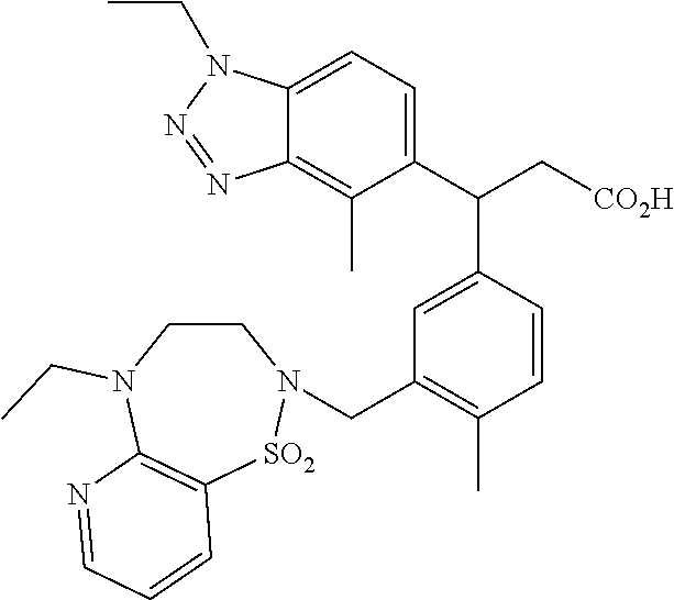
C1=C(C(C[CO2H])C2=CC(CN3CCN(CC)C4=C([SO2]3)C=CC=N4)=C(C)C=C2)C(C)=C2C(=C1)N(CC)N=N2
